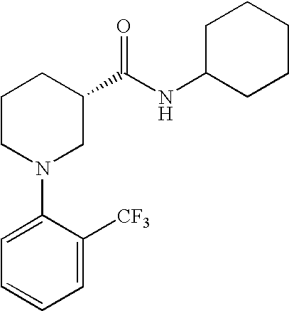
C1(N2CC(C(NC3CCCCC3)=O)CCC2)=CC=CC=C1[CF3]
